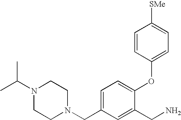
C1=C(CN2CCN(C(C)C)CC2)C=C(CN)C(OC2=CC=C([SMe])C=C2)=C1
